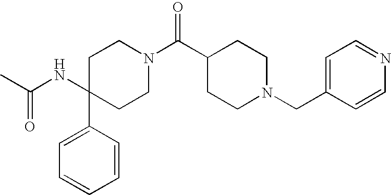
C1(NC(C)=O)(C2=CC=CC=C2)CCN(C(C2CCN(CC3=CC=NC=C3)CC2)=O)CC1
